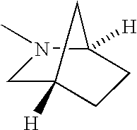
C1C2([H])CCC([H])(N1C)C2
